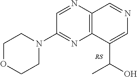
N1=CC(N2CCOCC2)=NC2=C1C=NC=C2C(O)C
